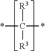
*C([R3])([R3])*
